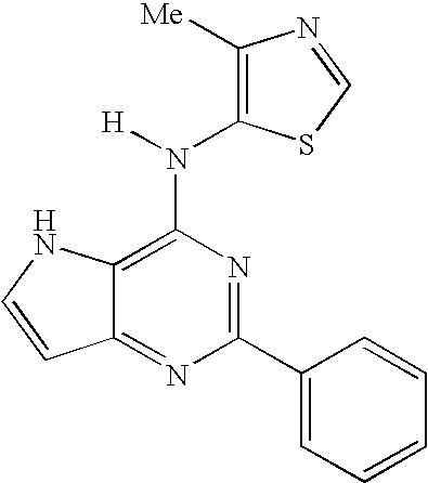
C12=NC(C3=CC=CC=C3)=NC(N([H])C3=C([Me])N=CS3)=C1NC=C2
